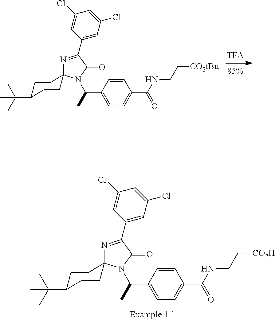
N1=C(C2=CC(Cl)=CC(Cl)=C2)C(=O)N(C(C)C2=CC=C(C(NCC[CO2H])=O)C=C2)C12CCC(C(C)(C)C)CC2.N1=C(C2=CC(Cl)=CC(Cl)=C2)C(=O)N(C(C)C2=CC=C(C(NCC[CO2tBu])=O)C=C2)C12CCC(C(C)(C)C)CC2
